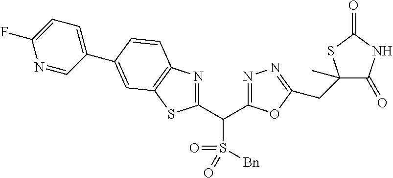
C1(C(C2=NN=C(CC3(C)C(=O)NC(=O)S3)O2)S(=O)(=O)[Bn])=NC2=C(S1)C=C(C1=CC=C(F)N=C1)C=C2
